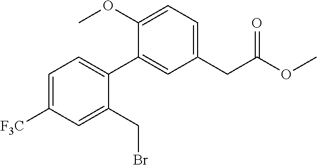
C1=C([F3C])C=C(CBr)C(C2=CC(CC(OC)=O)=CC=C2OC)=C1
